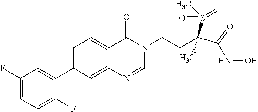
C1(F)=CC=C(F)C(C2=CC=C3C(=C2)N=CN(CCC(S(C)(=O)=O)(C)C(NO)=O)C3=O)=C1
